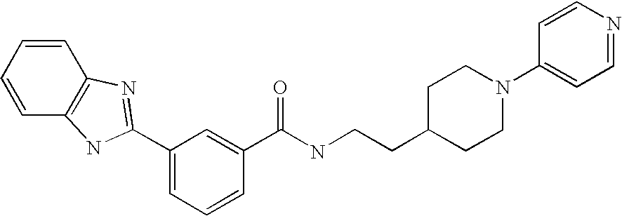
C1=CC=CC2=C1NC(C1=CC=CC(C(NCCC3CCN(C4=CC=NC=C4)CC3)=O)=C1)=N2
